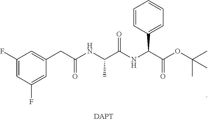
C1(F)=CC(F)=CC(CC(NC(C(NC(C(OC(C)(C)C)=O)C2=CC=CC=C2)=O)C)=O)=C1
